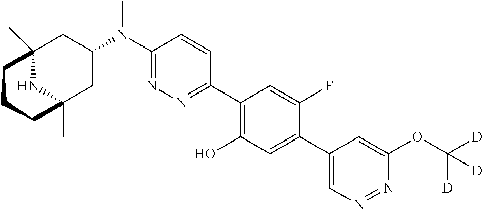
C12(C)NC(C)(CC(N(C3=NN=C(C4=C(O)C=C(C5=CN=NC(OC([D])([D])[D])=C5)C(F)=C4)C=C3)C)C1)CCC2
